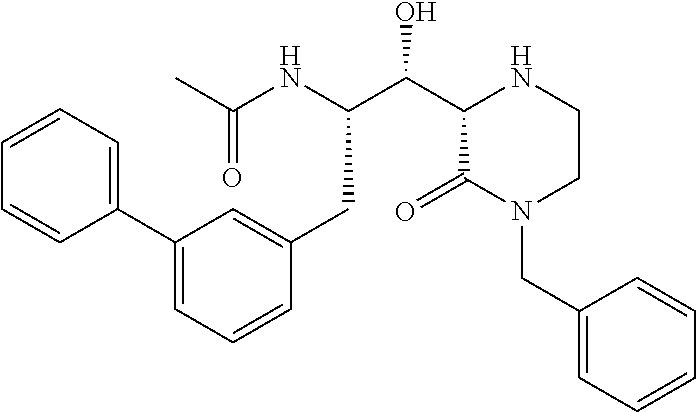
C1(C2=CC=CC=C2)=CC=CC(CC(C(O)C2C(=O)N(CC3=CC=CC=C3)CCN2)NC(C)=O)=C1
